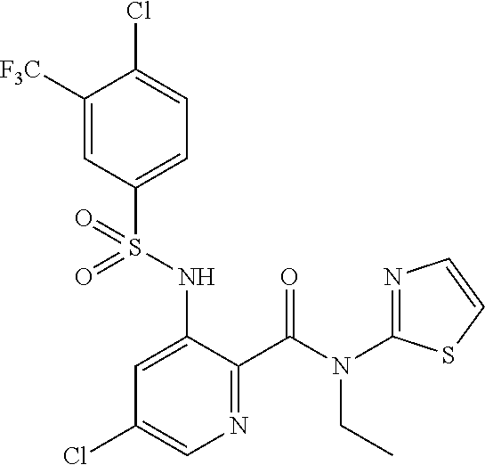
C1([F3C])=CC(S(NC2=CC(Cl)=CN=C2C(N(CC)C2=NC=CS2)=O)(=O)=O)=CC=C1Cl
